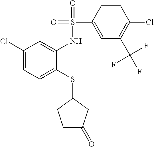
C1(Cl)=CC=C(SC2CCC(=O)C2)C(NS(=O)(=O)C2=CC(C(F)(F)F)=C(Cl)C=C2)=C1
